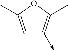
C1=C(C)OC(C)=C1->C
